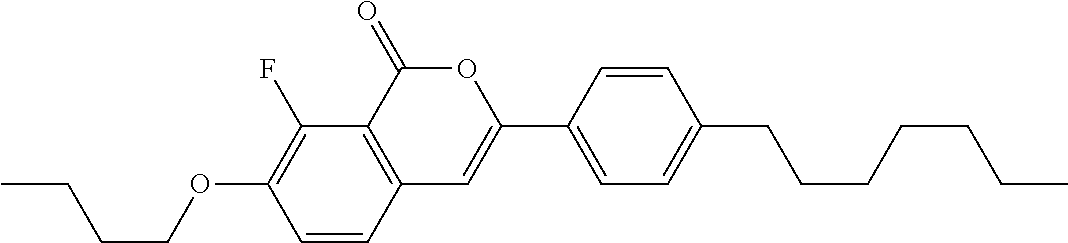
C1=CC2=C(C(F)=C1OCCCC)C(=O)OC(C1=CC=C(CCCCCCC)C=C1)=C2
